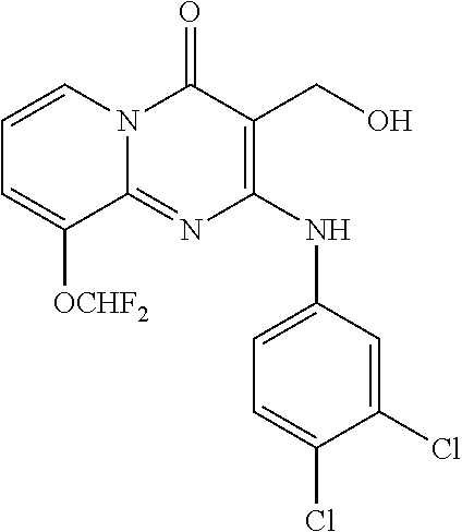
C1=C(Cl)C(Cl)=CC(NC2=C(CO)C(=O)N3C(=N2)C([OCHF2])=CC=C3)=C1
